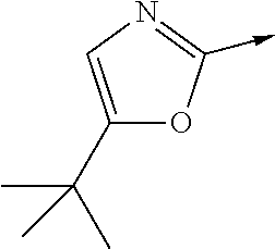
C1(C(C)(C)C)=CN=C(->C)O1
